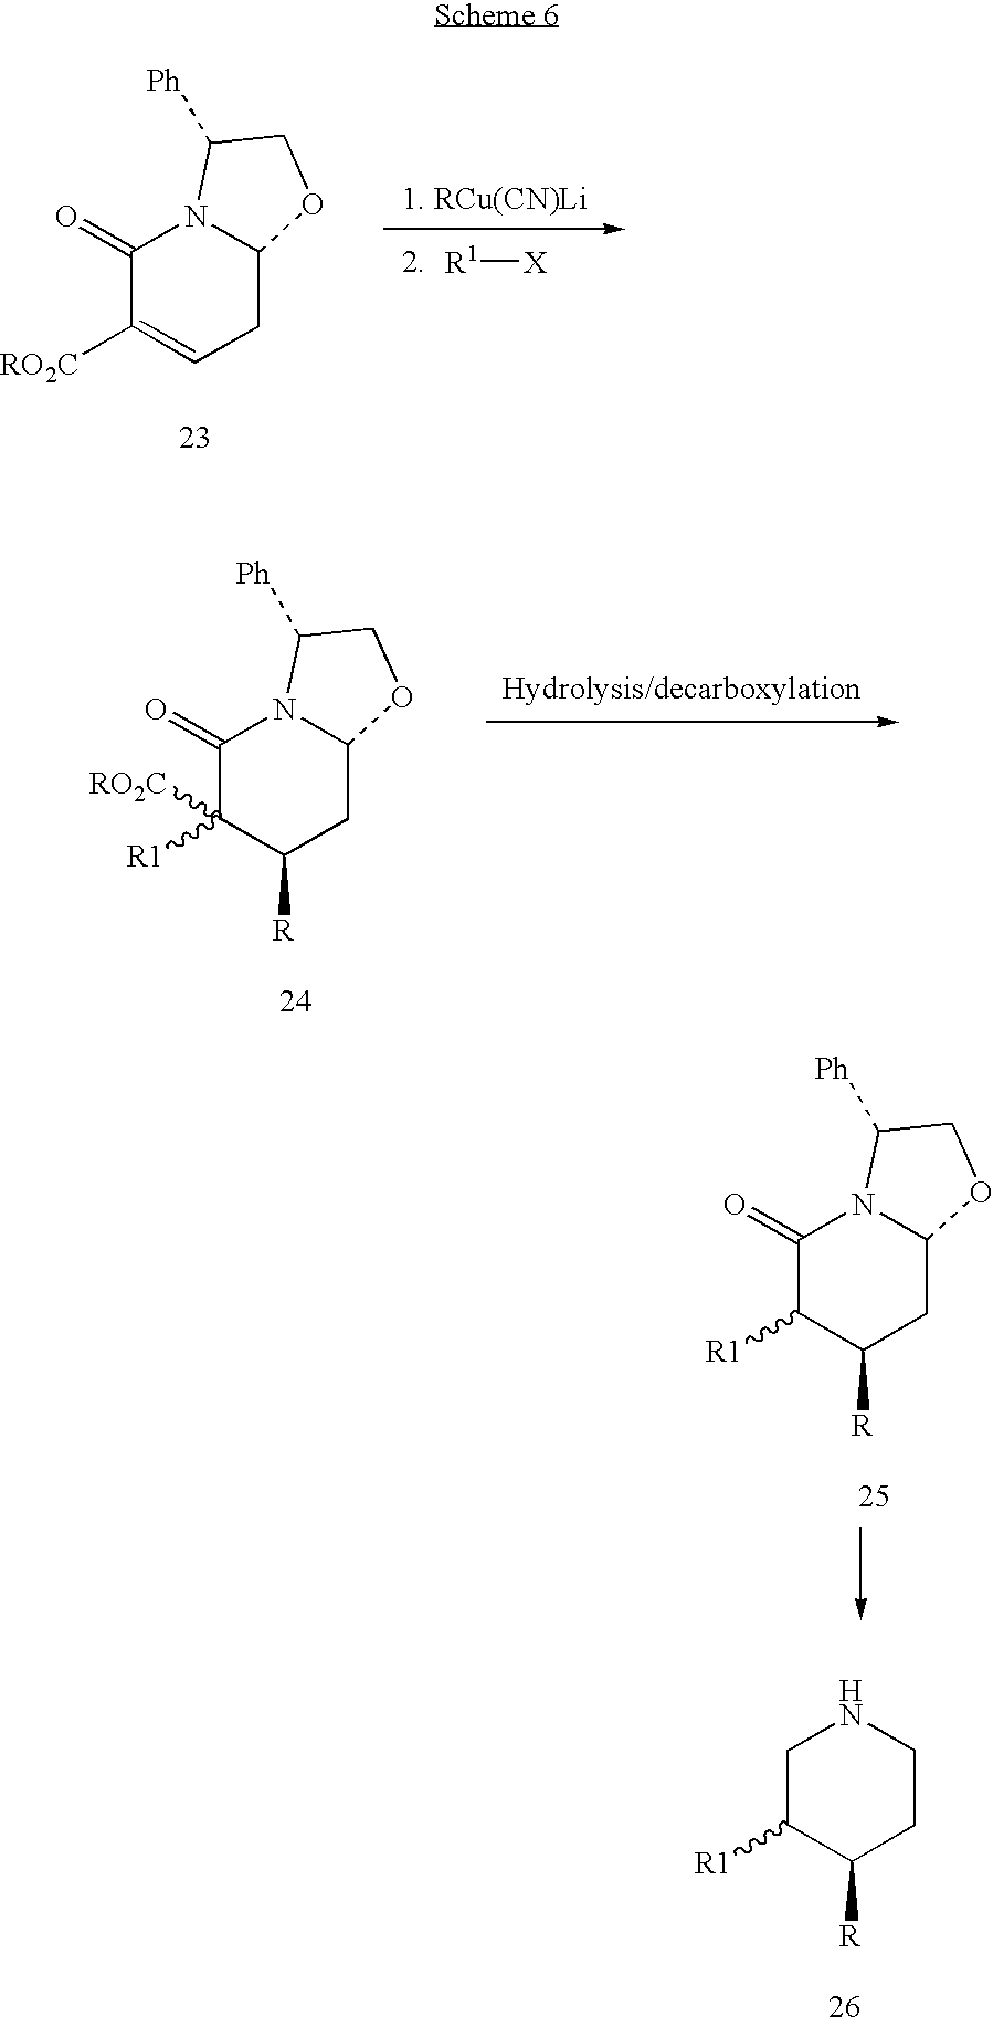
C1(=O)C([RO2C])=CCC2N1C([Ph])CO2.[R1][X].C1(=O)C([R1])([RO2C])C([R])CC2N1C([Ph])CO2.C1(=O)C([R1])C([R])CC2N1C([Ph])CO2.C1C([R1])C([R])CCN1
